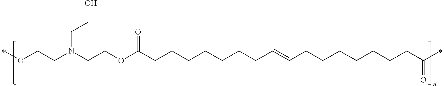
O(CCN(CCOC(CCCCCCCC=CCCCCCCCC(=O)C)=O)CCO)C
